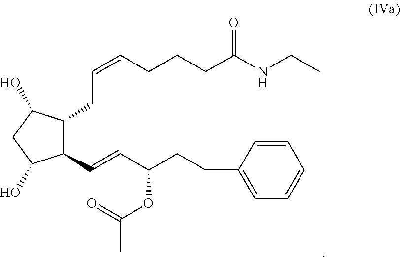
C1=CC(CCC(C=CC2C(CC=CCCCC(=O)NCC)C(O)CC2O)OC(=O)C)=CC=C1
